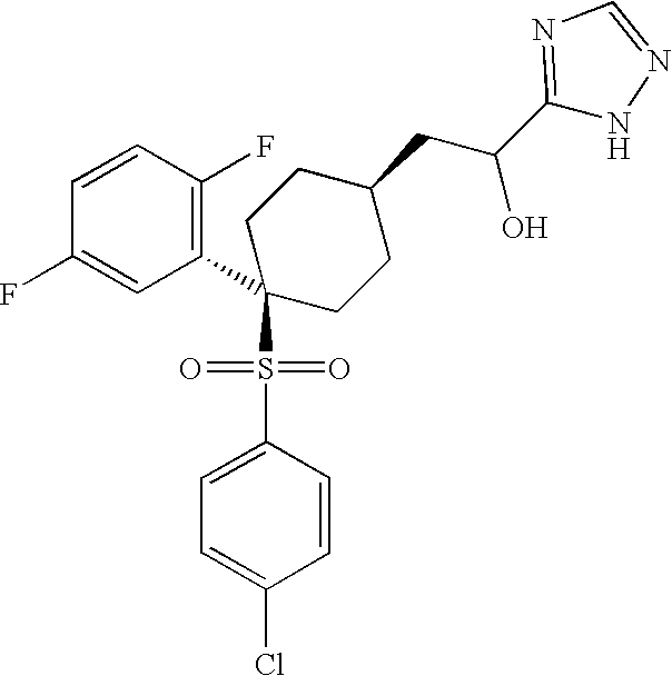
C1=CC(F)=C(C2(S(C3=CC=C(Cl)C=C3)(=O)=O)CCC(CC(O)C3=NC=NN3)CC2)C=C1F
